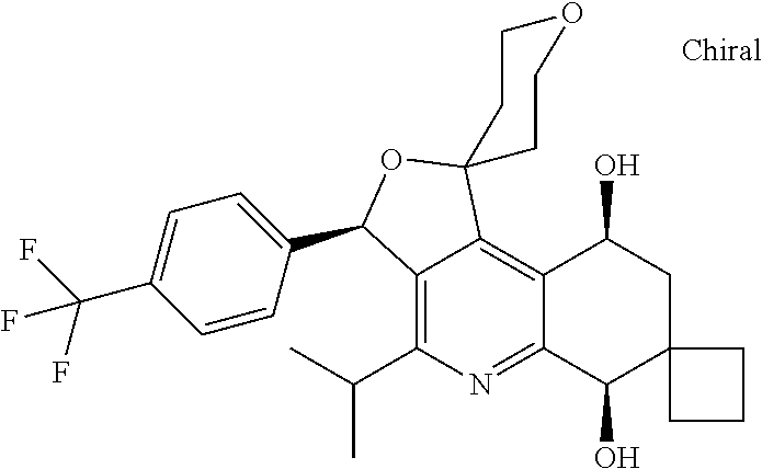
C12=C(C(C)C)N=C3C(=C1C1(OC2C2=CC=C(C(F)(F)F)C=C2)CCOCC1)C(O)CC1(C3O)CCC1
